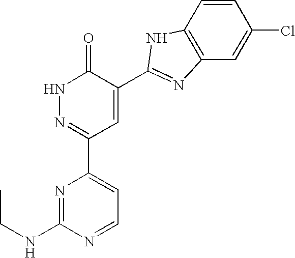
N1=C(NCC)N=CC=C1C1=NNC(=O)C(C2=NC3=C(C=CC(Cl)=C3)N2)=C1
